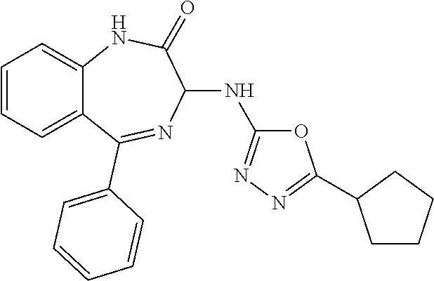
C1(NC2=NN=C(C3CCCC3)O2)C(=O)NC2=CC=CC=C2C(C2=CC=CC=C2)=N1
